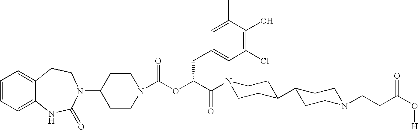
C1(N2C(=O)NC3=CC=CC=C3CC2)CCN(C(OC(C(N2CCC(C3CCN(CCC(O[H])=O)CC3)CC2)=O)CC2=CC(Cl)=C(O)C(C)=C2)=O)CC1
